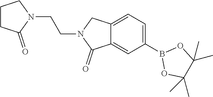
B1(C2=CC=C3C(=C2)C(=O)N(CCN2C(=O)CCC2)C3)OC(C)(C)C(C)(C)O1
